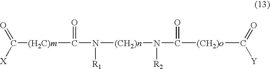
C([(CH2)o]C([Y])=O)(=O)N([(CH2)n]N(C(=O)[(H2C)m]C(=O)[X])[R1])[R2]
